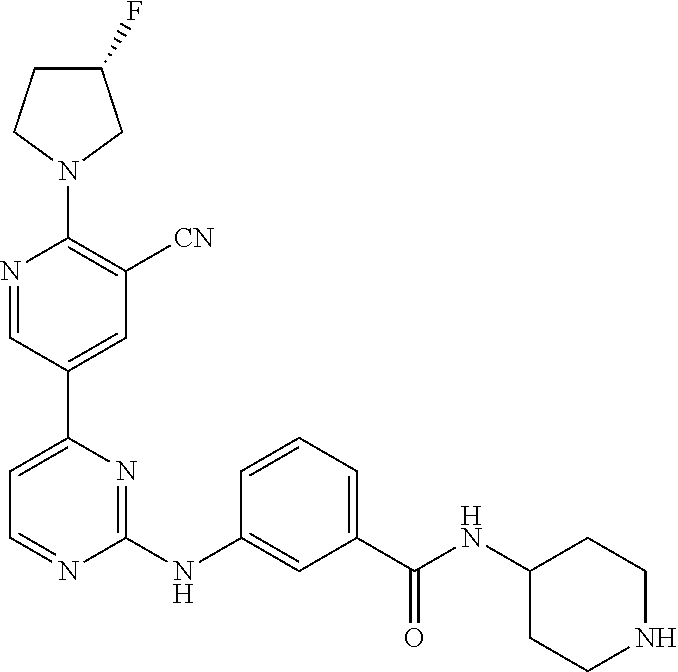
C1(F)CCN(C2=C([CN])C=C(C3=CC=NC(NC4=CC(C(NC5CCNCC5)=O)=CC=C4)=N3)C=N2)C1
